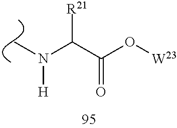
C(C(O[W23])=O)([R21])N([H])C
